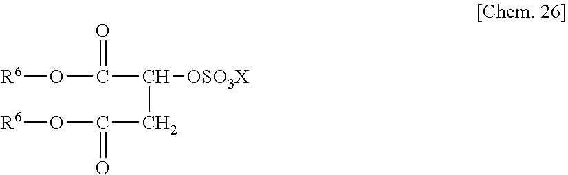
C(CC(O[R6])=O)(C(O[R6])=O)[OSO3X]
